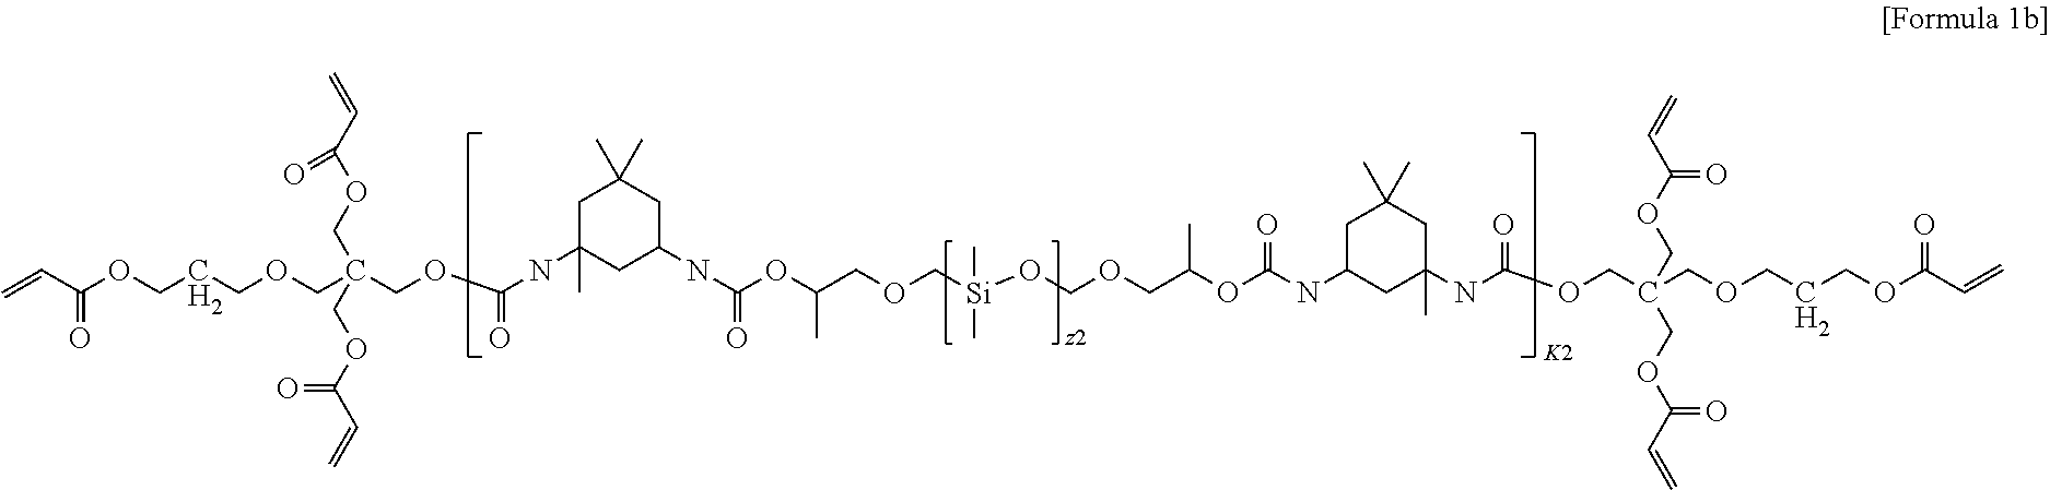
C=CC(OCCCOCC(COC(NC1(C)CC(NC(OC(COC[Si](C)(C)OCOCC(OC(NC2CC(NC(OCC(COCCCOC(C=C)=O)(COC(C=C)=O)COC(C=C)=O)=O)(C)CC(C)(C)C2)=O)C)C)=O)CC(C)(C)C1)=O)(COC(C=C)=O)COC(C=C)=O)=O.[K2]
